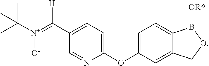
CC([N+](=C(C1=CC=C(OC2=CC=C3C(=C2)COB3[OR*])N=C1)[H])[O-])(C)C
